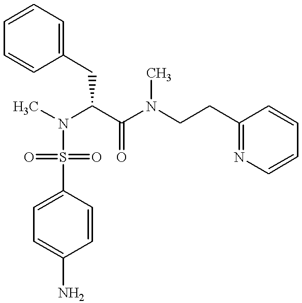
C1(CC(C(N(CCC2=NC=CC=C2)C)=O)N(C)S(=O)(=O)C2=CC=C(N)C=C2)=CC=CC=C1
